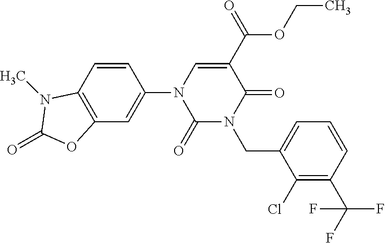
C12=C(C=CC(N3C(=O)N(CC4=CC=CC(C(F)(F)F)=C4Cl)C(=O)C(C(OCC)=O)=C3)=C1)N(C)C(=O)O2
